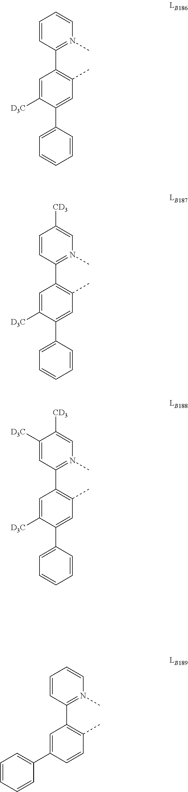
C1=CC=C(C2=CC(C)=C(C3=N(C)C=CC=C3)C=C2[D3C])C=C1.C1=CC=C(C2=CC(C)=C(C3=N(C)C=C([CD3])C=C3)C=C2[D3C])C=C1.C1=CC=C(C2=CC(C)=C(C3=N(C)C=C([CD3])C([D3C])=C3)C=C2[D3C])C=C1.C1=CC(C)=C(C2=N(C)C=CC=C2)C=C1C1=CC=CC=C1
